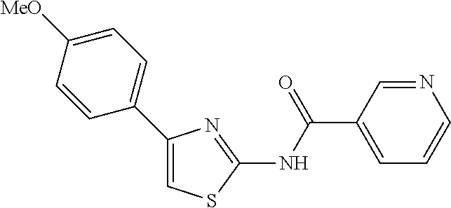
N1=CC(C(NC2=NC(C3=CC=C([MeO])C=C3)=CS2)=O)=CC=C1
